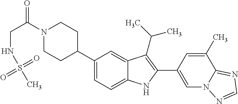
C(N1CCC(C2=CC=C3C(=C2)C(C(C)C)=C(C2=CN4C(=NC=N4)C(C)=C2)N3)CC1)(CNS(C)(=O)=O)=O
